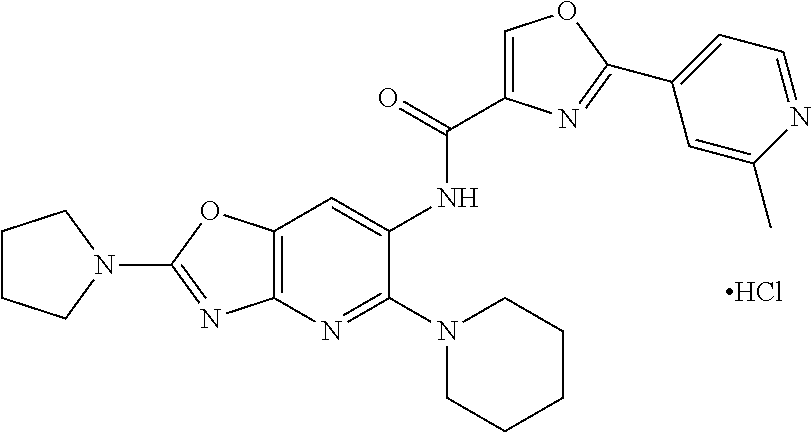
Cl.C1(N2CCCCC2)=NC2=C(C=C1NC(C1=COC(C3=CC=NC(C)=C3)=N1)=O)OC(N1CCCC1)=N2
